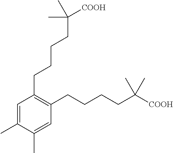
C1=C(C)C(C)=CC(CCCCC([COOH])(C)C)=C1CCCCC(C)([COOH])C
